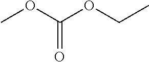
COC(OCC)=O
